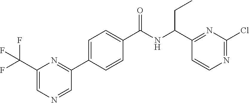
C1(C(NC(C2=CC=C(C3=NC(C(F)(F)F)=CN=C3)C=C2)=O)CC)=NC(Cl)=NC=C1
